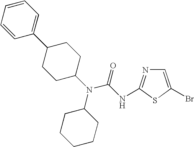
C1=C(Br)SC(NC(N(C2CCCCC2)C2CCC(C3=CC=CC=C3)CC2)=O)=N1
